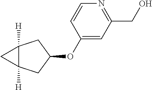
C1(OC2CC3([H])C([H])(C2)C3)=CC(CO)=NC=C1
